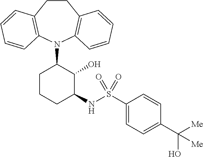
C1CC2=C(N(C3CCCC(NS(C4=CC=C(C([Me])(O)[Me])C=C4)(=O)=O)C3O)C3=C1C=CC=C3)C=CC=C2
